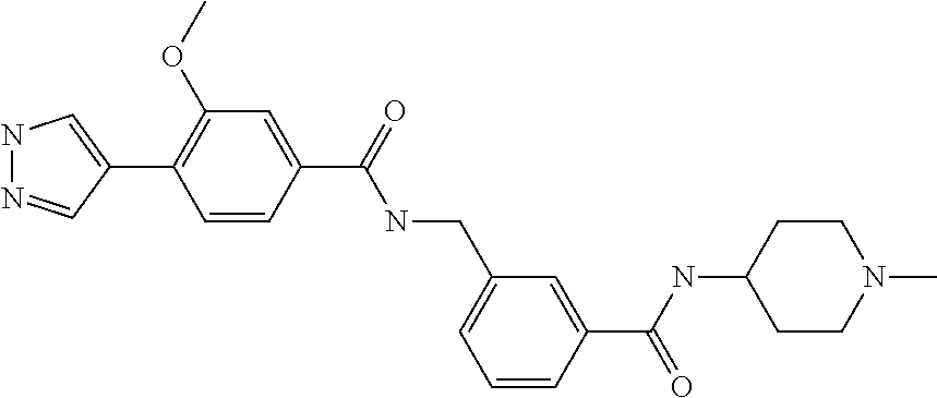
N1N=CC(C2=C(OC)C=C(C(=O)NCC3=CC=CC(C(=O)NC4CCN(C)CC4)=C3)C=C2)=C1
